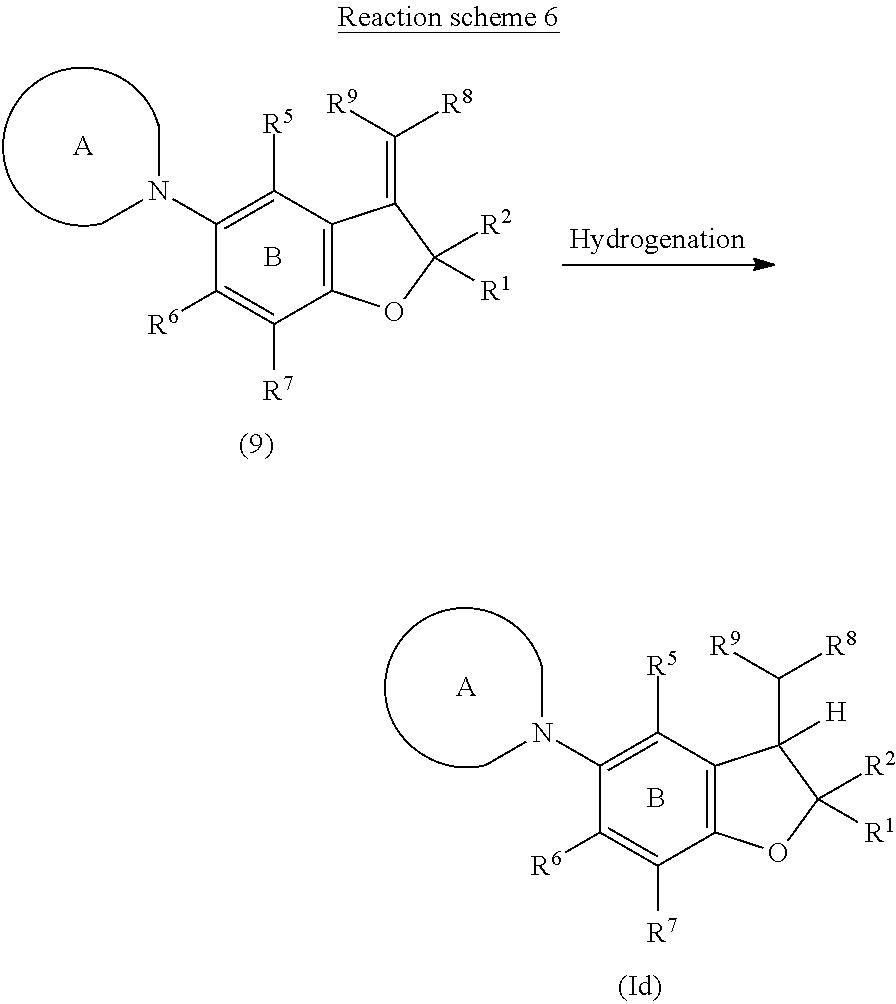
C12=C(C([R5])=C(N(C)C)C([R6])=C1[R7])C(C([R8])[R9])([H])C([R1])([R2])O2.B.[A].C12=C(C([R5])=C(N(C)C)C([R6])=C1[R7])C(=C([R9])[R8])C([R1])([R2])O2.B.[A]
